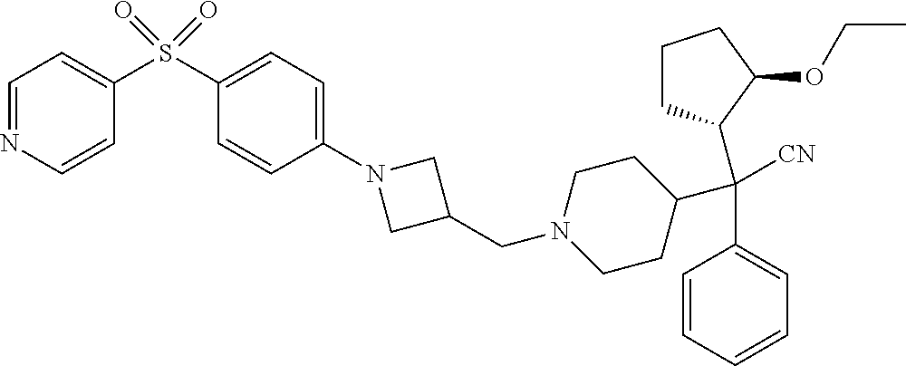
C(C1=CC=CC=C1)(C1CCN(CC2CN(C3=CC=C(S(=O)(C4=CC=NC=C4)=O)C=C3)C2)CC1)(C1CCCC1OCC)[CN]
